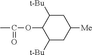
O(C1C([t-Bu])CC([Me])CC1[t-Bu])C(C)=O
